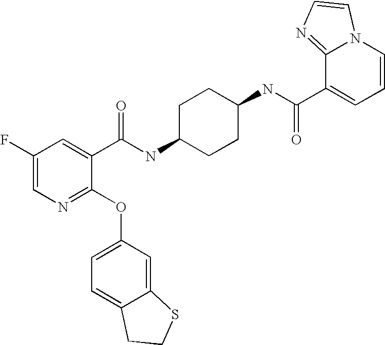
C1(F)=CN=C(OC2=CC=C3C(=C2)SCC3)C(C(NC2CCC(NC(C3=CC=CN4C3=NC=C4)=O)CC2)=O)=C1
